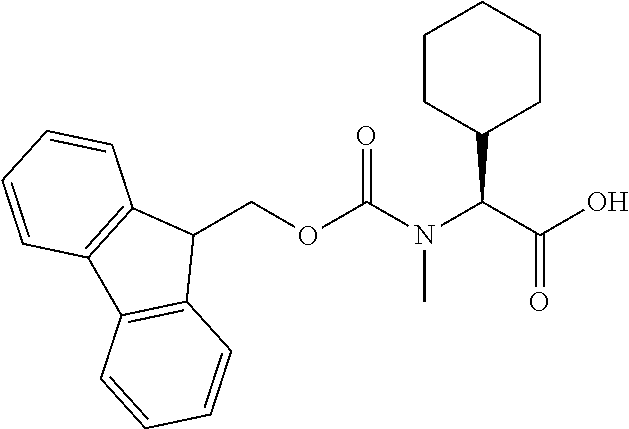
C1(COC(N(C(C(O)=O)C2CCCCC2)C)=O)C2=C(C3=C1C=CC=C3)C=CC=C2
